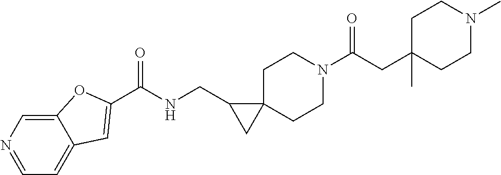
C1N(C(CC2(C)CCN(C)CC2)=O)CCC2(C1)C(CNC(=O)C1=CC3=CC=NC=C3O1)C2
